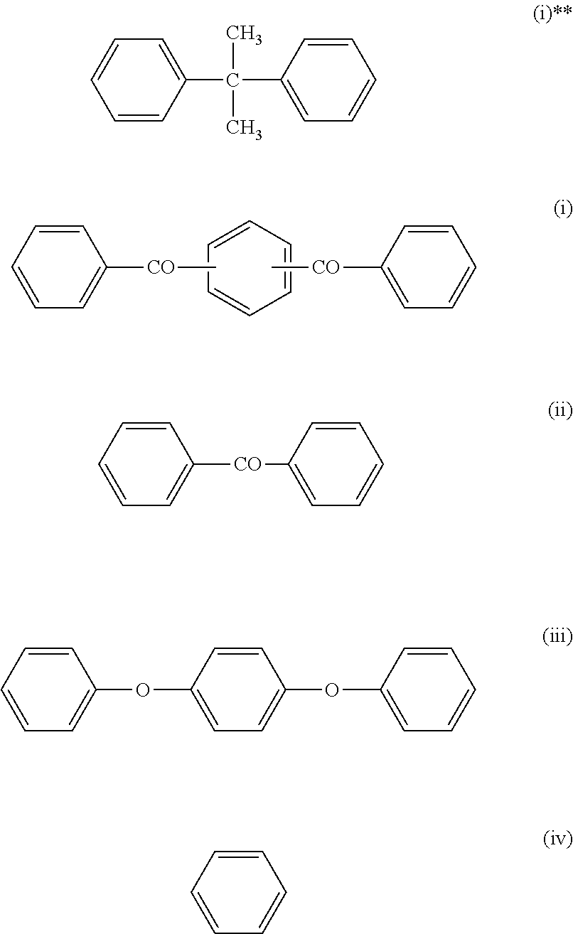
C1=CC=CC=C1.C1=CC=CC=C1[CO]C.C[CO]C1=CC=CC=C1.C1=C(C(C2=CC=CC=C2)(C)C)C=CC=C1.C1=CC=CC=C1[CO]C1=CC=CC=C1.C1=CC=CC=C1OC1=CC=C(OC2=CC=CC=C2)C=C1.C1=CC=CC=C1
